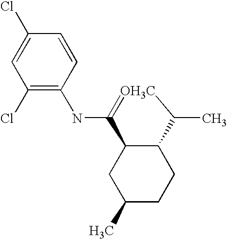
C1(Cl)=CC(Cl)=C(NC2=[OH3C]C(C)C3C2CC(C)CC3)C=C1
